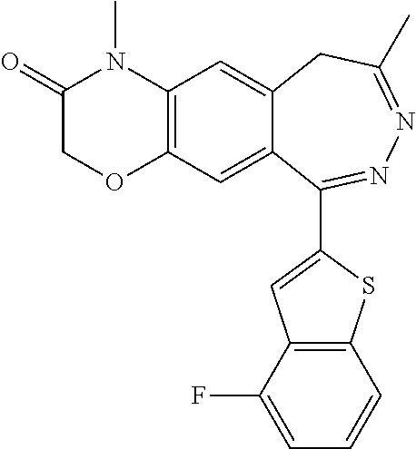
C12=C(C=C3C(=C1)CC(C)=NN=C3C1=CC3=C(S1)C=CC=C3F)OCC(=O)N2C
